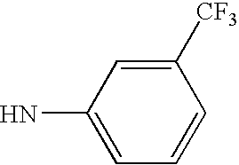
C1=CC=C(N)C=C1[CF3]
